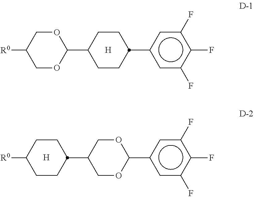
C1(C2CCC(c3cc(F)c(F)c(F)c3)CC2)OCC([R0])CO1.[H].C1CC([R0])CCC1C1COC(c2cc(F)c(F)c(F)c2)OC1.[H]
